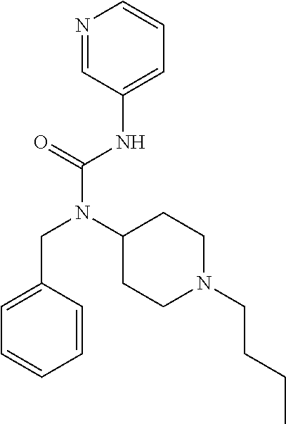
N1=CC(NC(N(C2CCN(CCCC)CC2)CC2=CC=CC=C2)=O)=CC=C1
